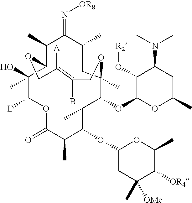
O1C(=O)C(C)C(OC2CC([OMe])(C)C([OR4])C(C)O2)C(C)C(OC2OC(C)CC(N(C)C)C2O[R2])C2(C)CC(C)C(=N[OR8])C(C)C(C(C)(O)C1[L])OCC([A])=C(B)CO2
